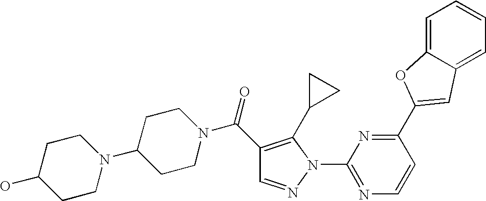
C1(C(=O)N2CCC(N3CCC(O)CC3)CC2)=C(C2CC2)N(C2=NC=CC(C3=CC4=CC=CC=C4O3)=N2)N=C1
